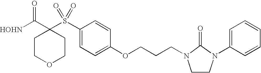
[HOHN]C(C1(S(C2=CC=C(OCCCN3CCN(C4=CC=CC=C4)C3=O)C=C2)(=O)=O)CCOCC1)=O
